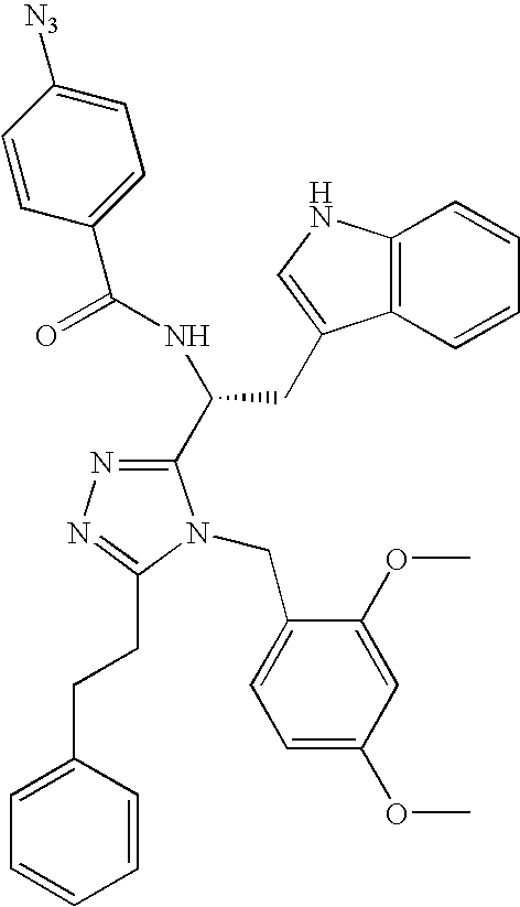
C12=C(NC=C1CC(C1=NN=C(CCC3=CC=CC=C3)N1CC1=CC=C(OC)C=C1OC)NC(C1=CC=C([N3])C=C1)=O)C=CC=C2
